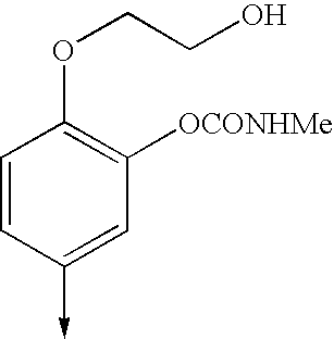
C1=CC(->C)=CC([OCONHMe])=C1OCCO
